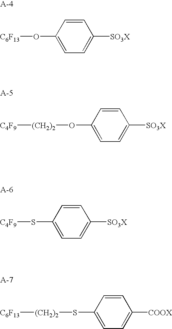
[C6F13]OC1=CC=C([SO3X])C=C1.[(CH2)2](OC1=CC=C([SO3X])C=C1)[C4F9].[C4F9]SC1=CC=C([SO3X])C=C1.[(CH2)2](SC1=CC=C([COOX])C=C1)[C6F13]
